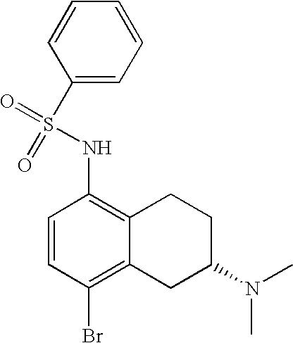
C1(S(=O)(=O)NC2=C3C(=C(Br)C=C2)CC(N(C)C)CC3)=CC=CC=C1
